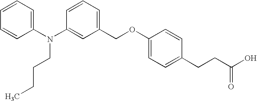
C1(N(C2=CC(COC3=CC=C(CCC(O)=O)C=C3)=CC=C2)CCCC)=CC=CC=C1
